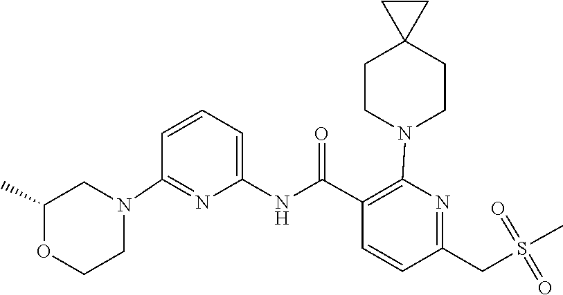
C1COC(C)CN1C1=NC(NC(C2=C(N3CCC4(CC3)CC4)N=C(CS(=O)(=O)C)C=C2)=O)=CC=C1
